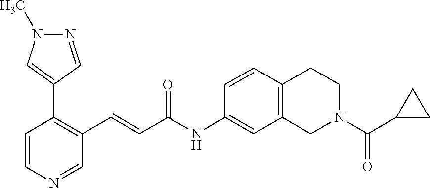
N1=CC(C2=C(C=CC(NC3=CC4=C(C=C3)CCN(C(C3CC3)=O)C4)=O)C=NC=C2)=CN1C
